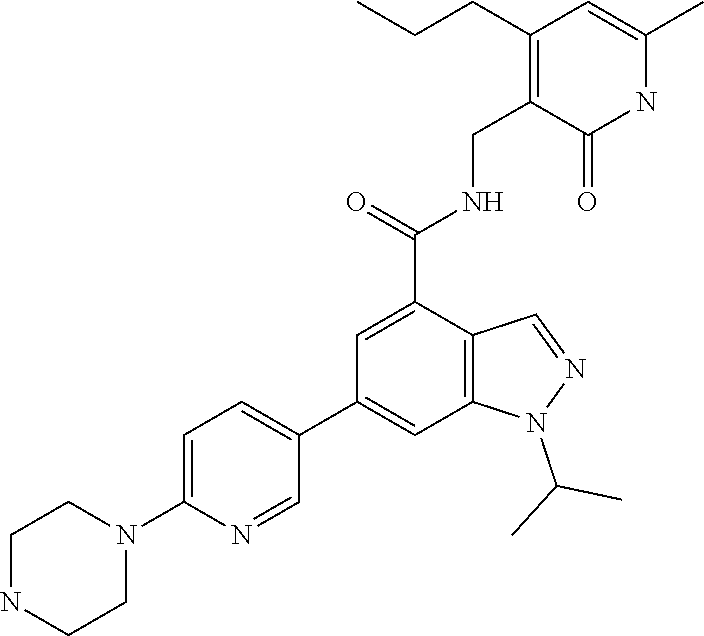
C1NCCN(C2=CC=C(C3=CC4=C(C(C(=O)NCC5=C(CCC)C=C(C)NC5=O)=C3)C=NN4C(C)C)C=N2)C1
